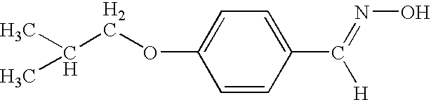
C1=CC(C(=NO)[H])=CC=C1OCC(C)C
